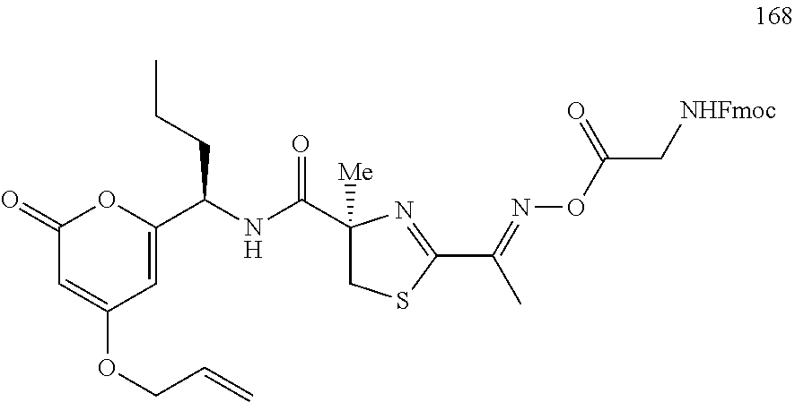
C1(=O)C=C(OCC=C)C=C(C(CCC)NC(=O)C2([Me])CSC(C(C)=NOC(C[NHFmoc])=O)=N2)O1
